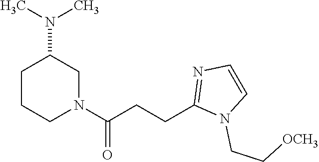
N1(C(CCC2=NC=CN2CC[OCH3])=O)CC(N(C)C)CCC1
